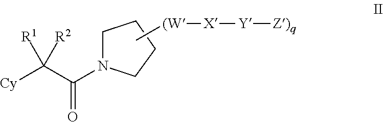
[Cy]C(C(N1CCCC1)=O)([R1])[R2].C[(W][X][Y][Z)q]
